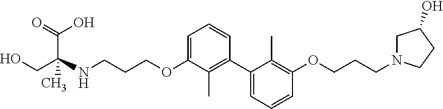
C1(C2=C(C)C(OCCCNC(CO)(C)C(=O)O)=CC=C2)=CC=CC(OCCCN2CC(O)CC2)=C1C
